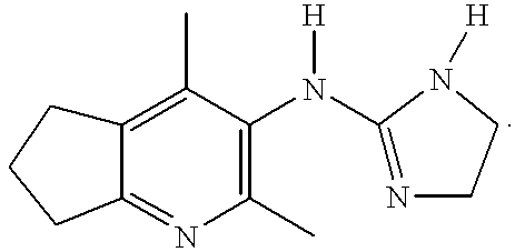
C12=NC(C)=C(N(C3=NCCN3[H])[H])C(C)=C1CCC2
